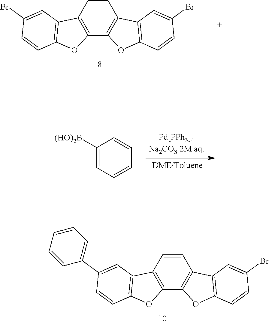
C1=CC2=C(C3=C1C1=C(O3)C=CC(Br)=C1)OC1=C2C=C(Br)C=C1.C1([(HO)2B])=CC=CC=C1.C1=CC2=C(C3=C1C1=C(O3)C=CC(Br)=C1)OC1=C2C=C(C2=CC=CC=C2)C=C1
